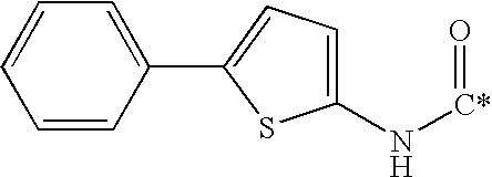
C1=CC=C(C2=CC=C(N[C*]=O)S2)C=C1
